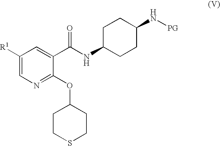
C1([R1])=CN=C(OC2CCSCC2)C(C(NC2CCC(N[PG])CC2)=O)=C1
